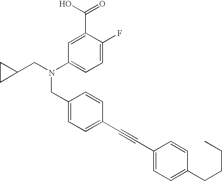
C1=C(F)C(C(O)=O)=CC(N(CC2CC2)CC2=CC=C(C#CC3=CC=C(CCCC)C=C3)C=C2)=C1
